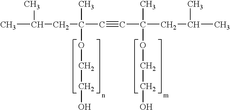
C(C(C#CC(CC(C)C)(C)OCCO)(C)OCCO)C(C)C
